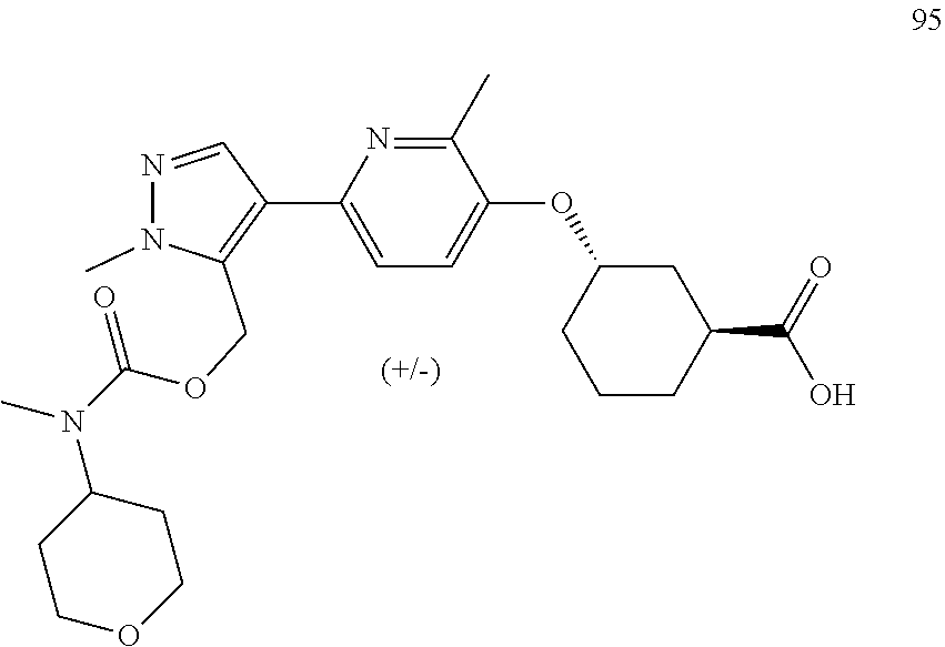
C1=C(C2=C(COC(N(C3CCOCC3)C)=O)N(C)N=C2)N=C(C)C(OC2CCCC(C(O)=O)C2)=C1
